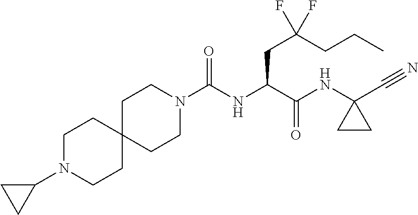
C(NC(C(NC1(C#N)CC1)=O)CC(F)(CCC)F)(N1CCC2(CC1)CCN(C1CC1)CC2)=O
